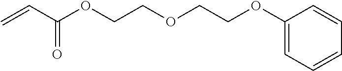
C=CC(OCCOCCOC1=CC=CC=C1)=O
